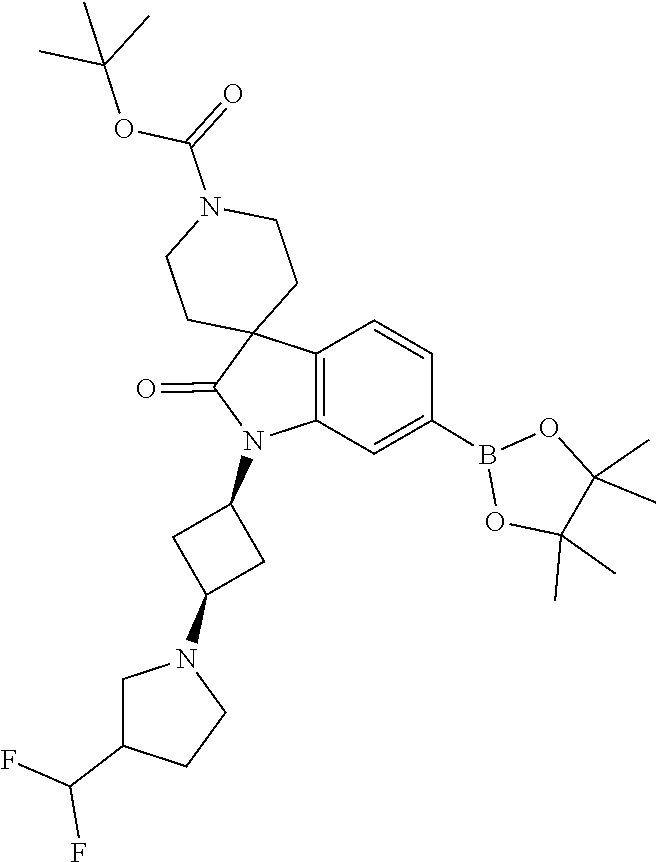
O1C(C)(C)C(C)(C)OB1C1=CC2=C(C=C1)C1(C(=O)N2C2CC(N3CC(C(F)F)CC3)C2)CCN(C(OC(C)(C)C)=O)CC1
